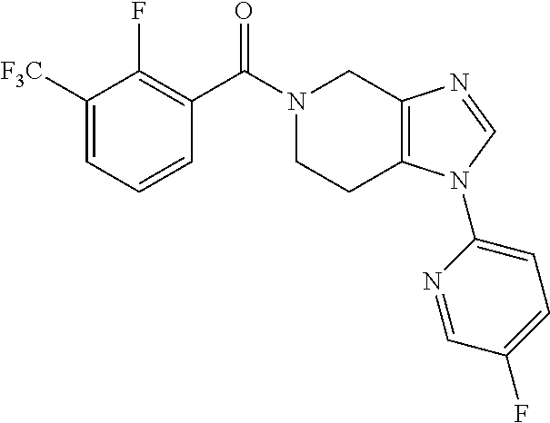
C1=CC=C([F3C])C(F)=C1C(N1CCC2=C(C1)N=CN2C1=CC=C(F)C=N1)=O
